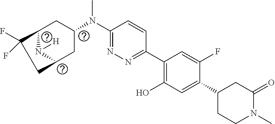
C1(C2=NN=C(N(C3CC4N([H])C(C3)CC4(F)F)C)C=C2)=C(O)C=C(C2CCN(C)C(=O)C2)C(F)=C1
